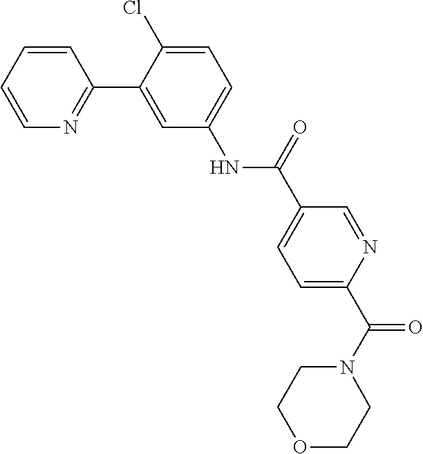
C1=CC=CN=C1C1=CC(NC(C2=CC=C(C(=O)N3CCOCC3)N=C2)=O)=CC=C1Cl
